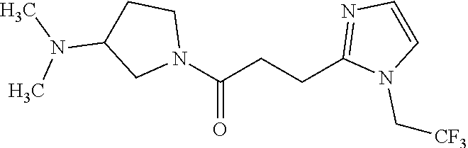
N1(C(CCC2=NC=CN2C[CF3])=O)CCC(N(C)C)C1
